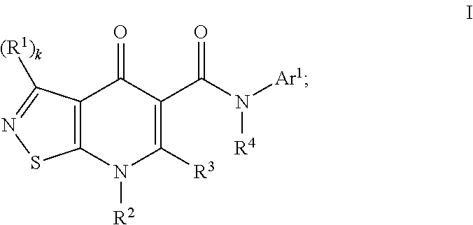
C12=C(N([R2])C([R3])=C(C(N([R4])[Ar1])=O)C1=O)SN=C2[(R1)k]
